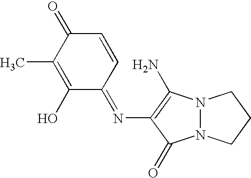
N12N(C(=O)C(N=C3C=CC(=O)C(C)=C3O)=C1N)CCC2
